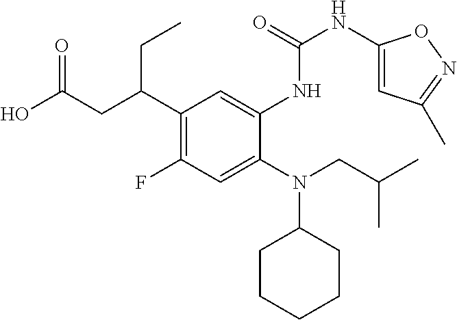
OC(CC(C1=C(F)C=C(N(CC(C)C)C2CCCCC2)C(NC(NC2=CC(C)=NO2)=O)=C1)CC)=O
